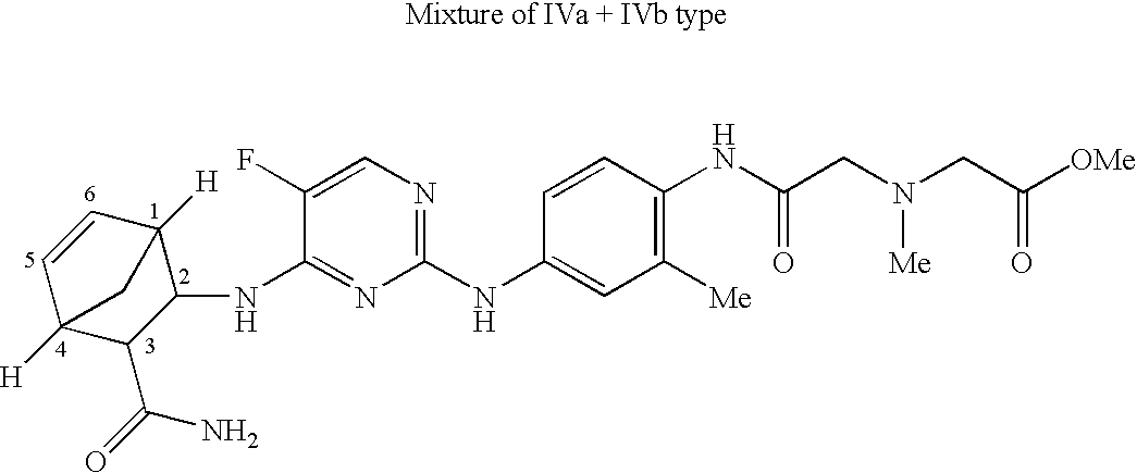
C1=CC2([H])C(NC3=NC(NC4=CC([Me])=C(NC(CN(CC([OMe])=O)[Me])=O)C=C4)=NC=C3F)C(C(=O)N)C1([H])C2
